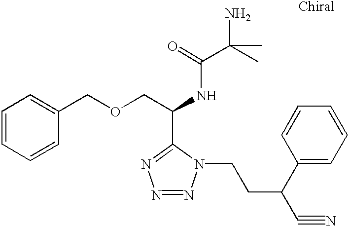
C1=CC=CC(COCC(NC(C(C)(C)N)=O)C2=NN=NN2CCC(C#N)C2=CC=CC=C2)=C1
